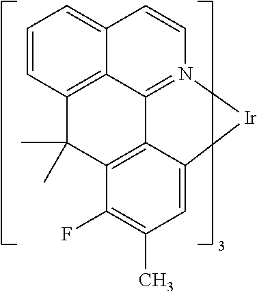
C1=CC2=CC=CC3=C2C2=N1[Ir]C1=CC(C)=C(F)C(=C21)C3(C)C
